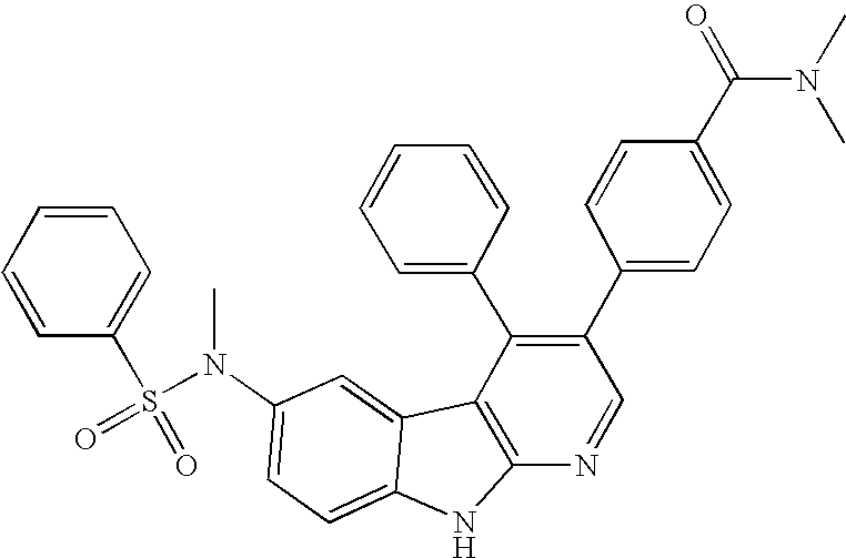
N(C1=CC=C2C(=C1)C1=C(N2)N=CC(C2=CC=C(C(N(C)C)=O)C=C2)=C1C1=CC=CC=C1)(S(C1=CC=CC=C1)(=O)=O)C
